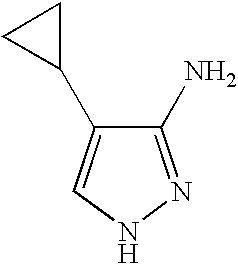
N1=C(N)C(C2CC2)=CN1
